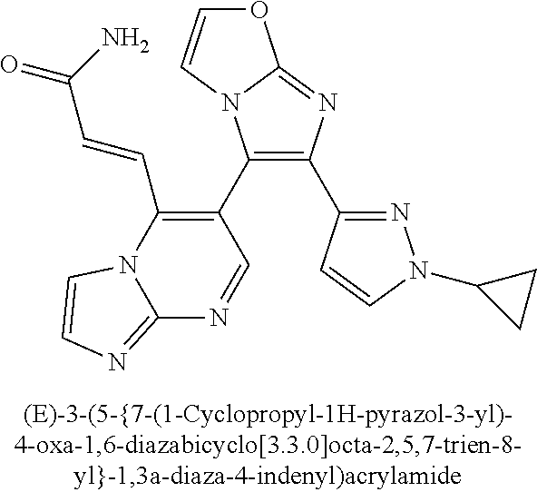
C1(C2=C(C=CC(=O)N)N3C(=NC=C3)N=C2)=C(C2=NN(C3CC3)C=C2)N=C2N1C=CO2
